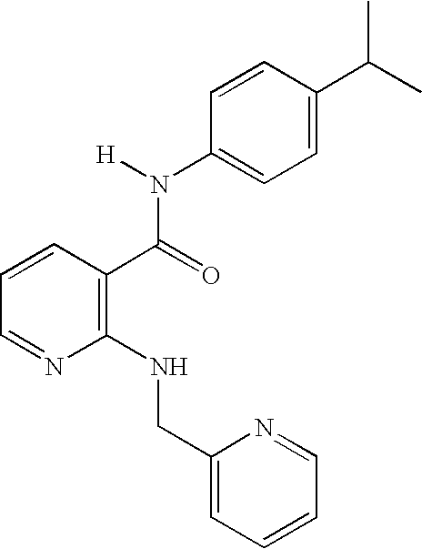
C1(NCC2=CC=CC=N2)=C(C(=O)N(C2=CC=C(C(C)C)C=C2)[H])C=CC=N1
